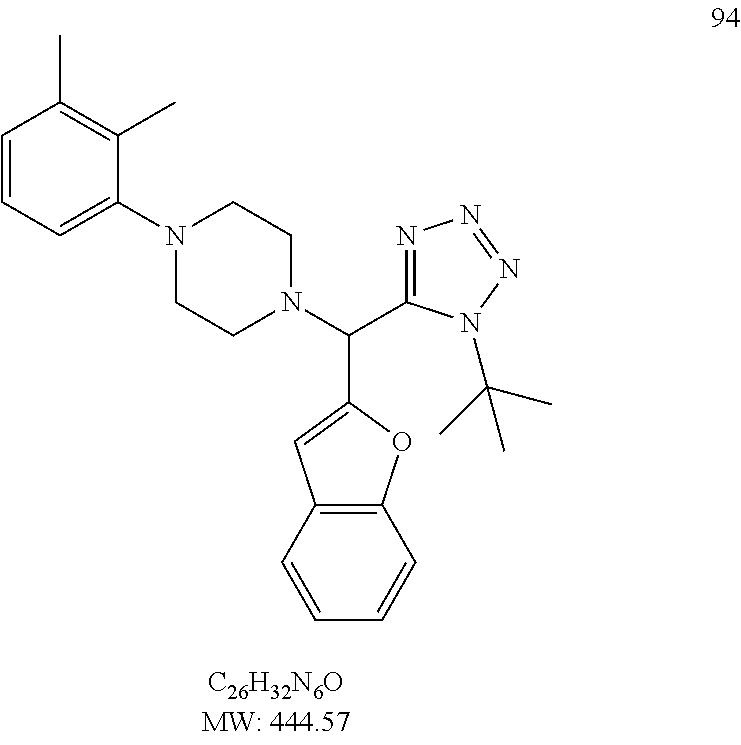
C1=CC=C(N2CCN(C(C3=NN=NN3C(C)(C)C)C3=CC4=C(O3)C=CC=C4)CC2)C(C)=C1C
